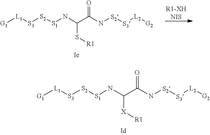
[G1][L1][S3][S2][S1]NC(C(=O)N[S2][S3][L2][G2])[X][R1].[R1-XHNIS].[G1][L1][S3][S2][S1]NC(C(=O)N[S2][S3][L2][G2])S[R1]
